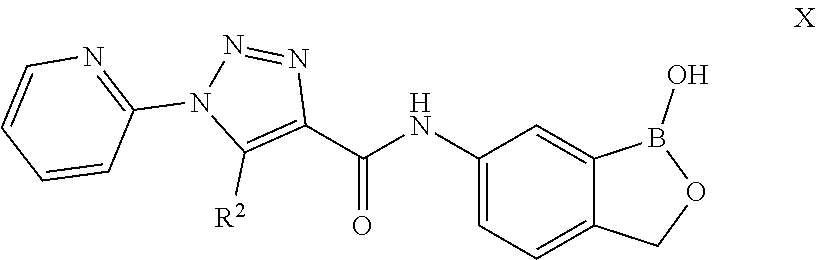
C1(NC(C2=C([R2])N(C3=NC=CC=C3)N=N2)=O)=CC=C2C(=C1)B(O)OC2
